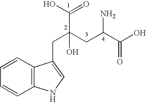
C1=CC2=C(C=C1)C(CC(C(O)=O)(CC(C(O)=O)N)O)=CN2
